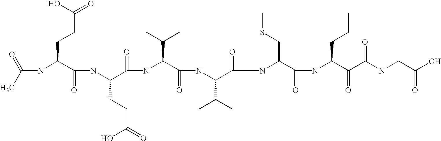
C(NC(C(NC(C(NC(C(=O)NC(C(=O)NC(CSC)C(=O)NC(C(C(NCC(O)=O)=O)=O)CCC)C(C)C)C(C)C)=O)CCC(=O)O)=O)CCC(=O)O)(C)=O
